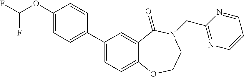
C1(C2=CC=C3C(=C2)C(=O)N(CC2=NC=CC=N2)CCO3)=CC=C(OC(F)F)C=C1
